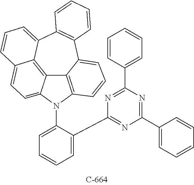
C12=C3N(C4=CC=CC=C4C4=NC(C5=CC=CC=C5)=NC(C5=CC=CC=C5)=N4)C4=CC=C5C(=C14)C(=CC=C5)C1=C(C2=CC=C3)C=CC=C1
